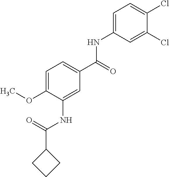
C1=C(NC(C2=CC=C(OC)C(NC(C3CCC3)=O)=C2)=O)C=C(Cl)C(Cl)=C1
